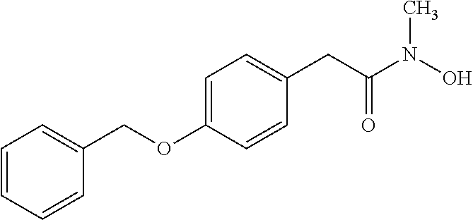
C1=C(OCC2=CC=CC=C2)C=CC(CC(N(O)C)=O)=C1
